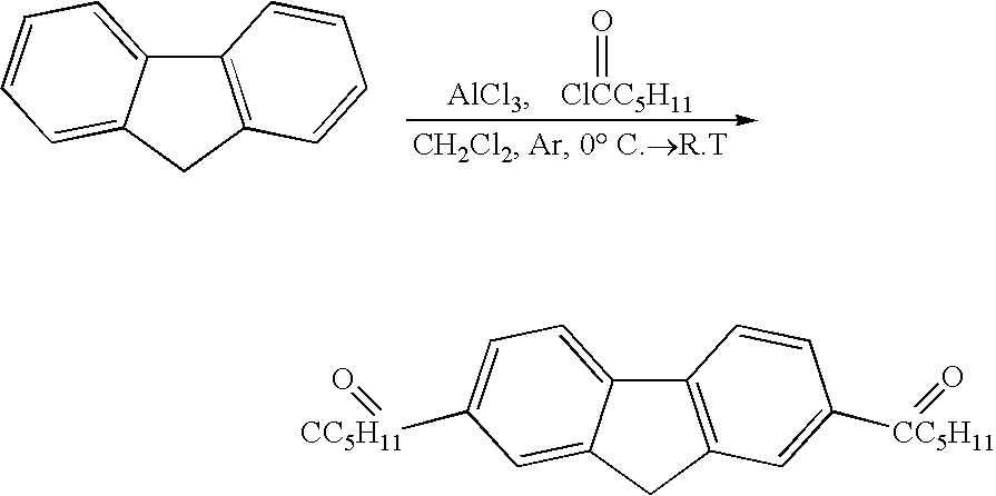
C12=C(CC3=CC=CC=C13)C=CC=C2.[ClCC5H11]=O.[AlCl3].C12=C(CC3=CC([CC5H11]=O)=CC=C13)C=C([CC5H11]=O)C=C2
